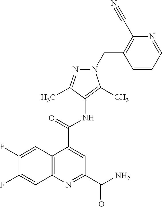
C12=C(N=C(C(=O)N)C=C1C(=O)NC1=C(C)N(CC3=C(C#N)N=CC=C3)N=C1C)C=C(F)C(F)=C2
